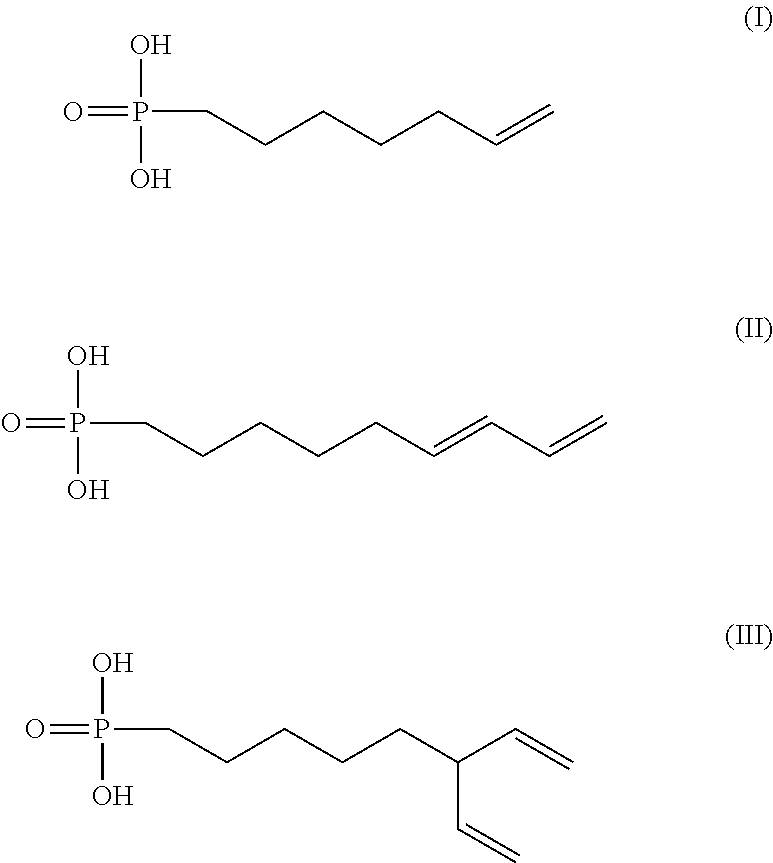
O=P(CCCCCC=C)(O)O.O=P(CCCCCC=CC=C)(O)O.O=P(CCCCCC(C=C)C=C)(O)O
